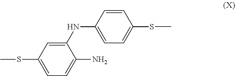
C1=C(SC)C=C(NC2=CC=C(SC)C=C2)C(N)=C1
